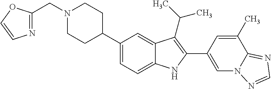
N1(CC2=NC=CO2)CCC(C2=CC=C3C(=C2)C(C(C)C)=C(C2=CN4C(=NC=N4)C(C)=C2)N3)CC1
